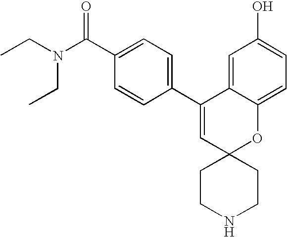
CCN(C(C1=CC=C(C2=CC3(OC4=CC=C(O)C=C24)CCNCC3)C=C1)=O)CC
